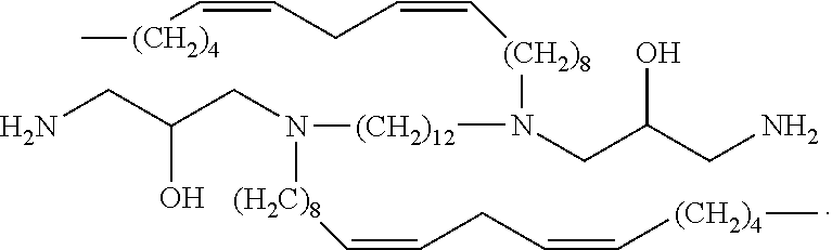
NCC(CN([(H2C)8]C=CCC=C[(CH2)4]C)[(CH2)12]N(CC(CN)O)[(CH2)8]C=CCC=C[(CH2)4]C)O
